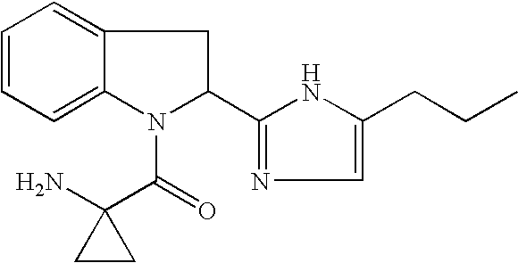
C1=CC=C2C(=C1)CC(C1=NC=C(CCC)N1)N2C(=O)C1(N)CC1
